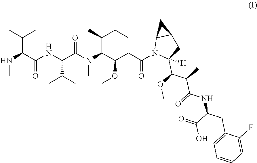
N(C(C(NC(C(N(C(C(CC(N1C2C(CC1(C(C(C(NC(C(=O)O)CC1=CC=CC=C1F)=O)C)OC)[H])C2)=O)OC)C(C)CC)C)=O)C(C)C)=O)C(C)C)C
